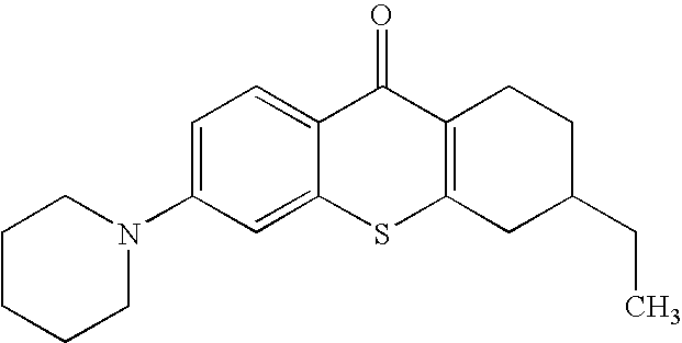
N1(C2=CC=C3C(=C2)SC2=C(C3=O)CCC(CC)C2)CCCCC1
